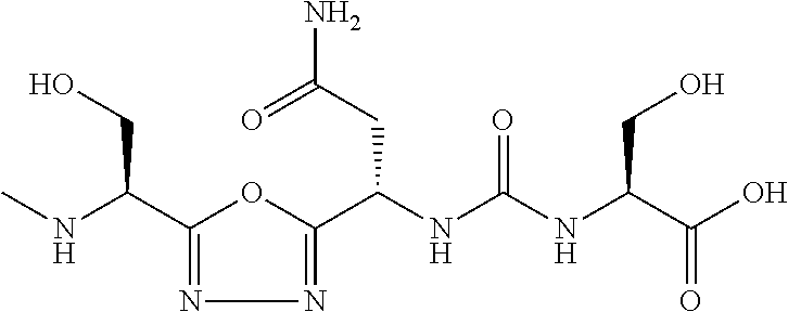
C1(C(NC)CO)=NN=C(C(NC(NC(C(O)=O)CO)=O)CC(N)=O)O1
